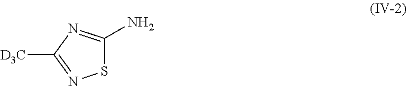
S1C(N)=NC([D3C])=N1
